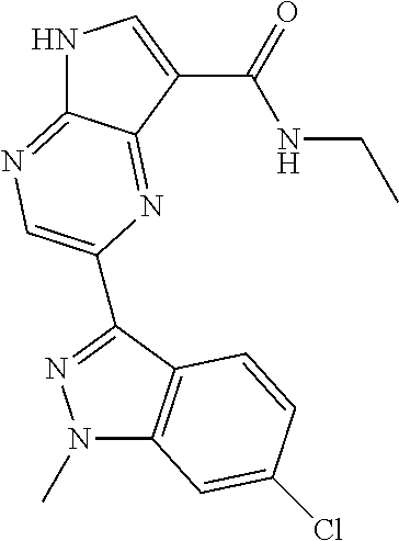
N1C2=NC=C(C3=NN(C)C4=C3C=CC(Cl)=C4)N=C2C(C(=O)NCC)=C1
